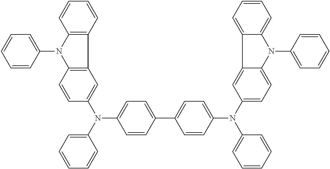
C1=CC(C2=CC=C(N(C3=CC=C4C(=C3)C3=CC=CC=C3N4C3=CC=CC=C3)C3=CC=CC=C3)C=C2)=CC=C1N(C1=CC=CC=C1)C1=CC2=C(C=C1)N(C1=CC=CC=C1)C1=C2C=CC=C1
